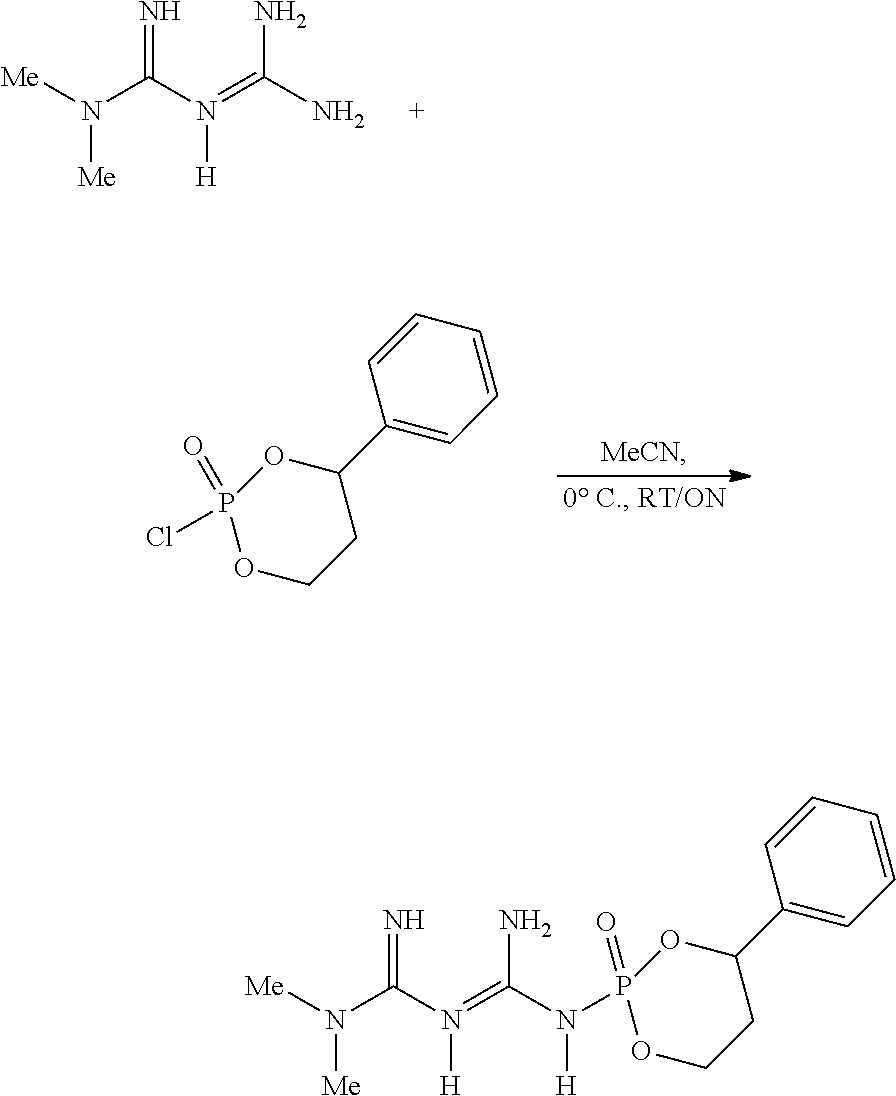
[Me]N(C(N(=C(N)N)[H])=N)[Me].C1=CC(C2OP(=O)(Cl)OCC2)=CC=C1.[Me]N(C(N(=C(N([H])P1(=O)OC(C2=CC=CC=C2)CCO1)N)[H])=N)[Me]
